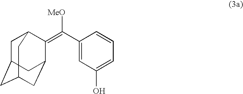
C1C2CC3CC(C(=C(C4=CC(O)=CC=C4)[MeO])C1C3)C2
